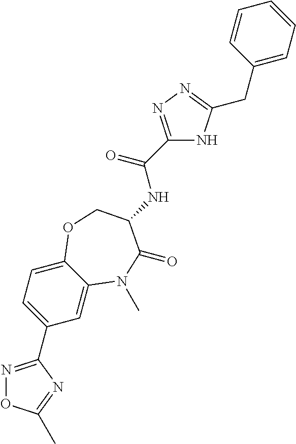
C1=C2C(=CC=C1C1=NOC(C)=N1)OCC(NC(C1=NN=C(CC3=CC=CC=C3)N1)=O)C(=O)N2C
